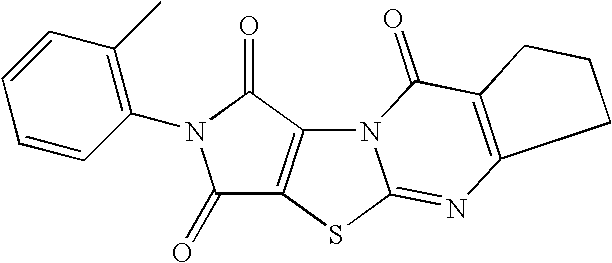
C1=CC(C)=C(N2C(=O)C3=C(C2=O)N2C(=NC4=C(C2=O)CCC4)S3)C=C1
